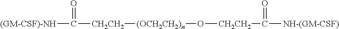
[(GM-CSF)-NH]C([CH2CH2][(OCH2CH2)n]O[CH2CH2]C([NH-(GM-CSF)])=O)=O
